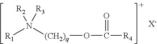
[(CH2)q](OC([R4])=O)N([R1])([R2])[R3].[X-]
